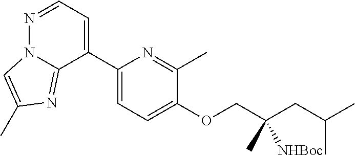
CC(CC(COC1=CC=C(C2=CC=NN3C2=NC(C)=C3)N=C1C)([NHBoc])C)C
